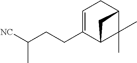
C1=C(CCC([NC])C)C2C(C)(C)C(C1)C2
